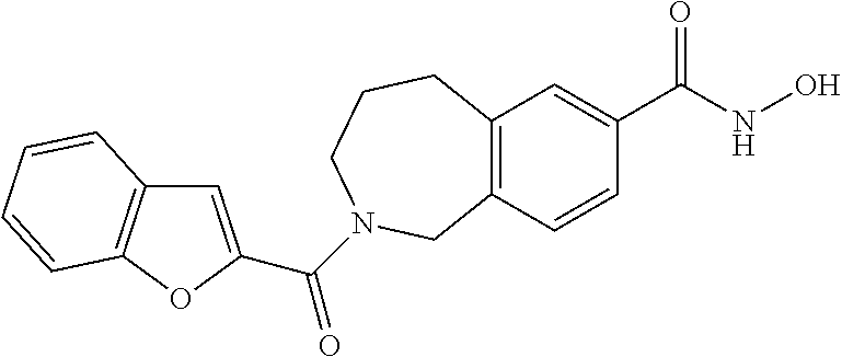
C12=C(C=C(C(NO)=O)C=C1)CCCN(C(=O)C1=CC3=C(O1)C=CC=C3)C2
